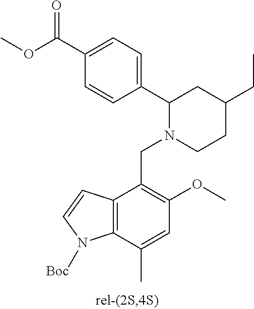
C1(C(OC)=O)=CC=C(C2N(CC3=C(OC)C=C(C)C4=C3C=CN4[Boc])CCC(CC)C2)C=C1
